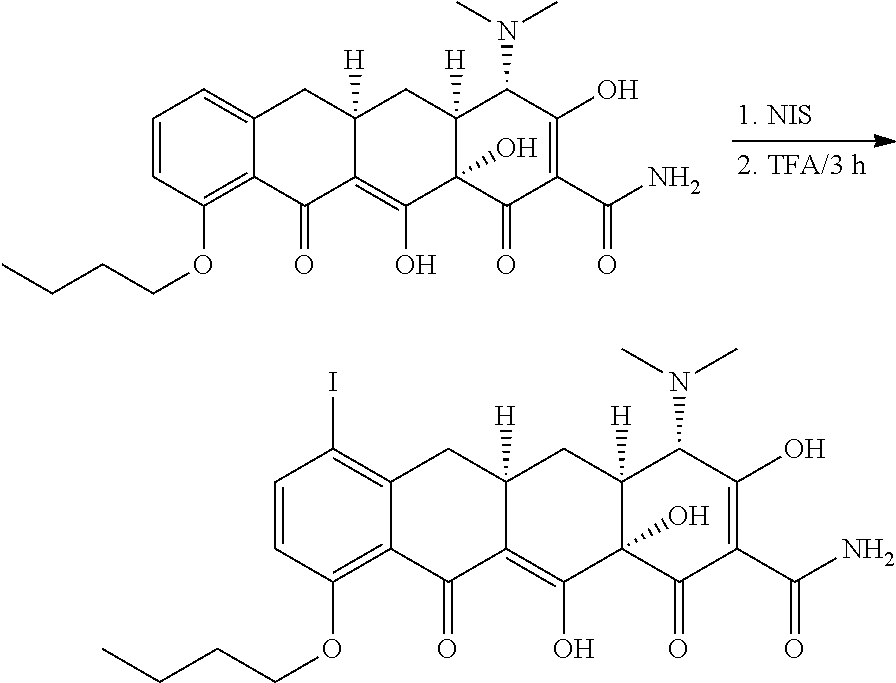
C1=CC(OCCCC)=C2C(=C1)CC1([H])C(=C(O)C3(O)C([H])(C1)C(N(C)C)C(O)=C(C(N)=O)C3=O)C2=O.C1=CC(OCCCC)=C2C(=C1I)CC1([H])C(=C(O)C3(O)C([H])(C1)C(N(C)C)C(O)=C(C(N)=O)C3=O)C2=O
